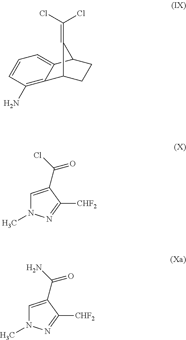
C12=C(N)C=CC=C1C1CCC2C1=C(Cl)Cl.C1=C(C(Cl)=O)C([CHF2])=NN1C.C1=C(C(N)=O)C([CHF2])=NN1C
